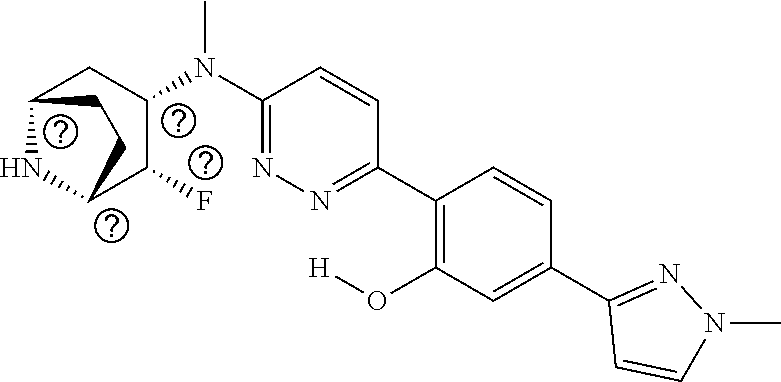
C1(N(C2CC3NC(C2F)CC3)C)=NN=C(C2=C(O[H])C=C(C3=NN(C)C=C3)C=C2)C=C1
